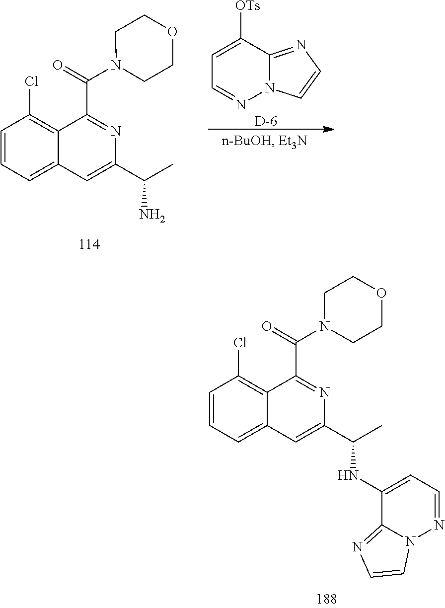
C1=C([OTs])C2=NC=CN2N=C1.[D].C1=CC=C2C(=C1Cl)C(C(N1CCOCC1)=O)=NC(C(C)N)=C2.C1=CC=C2C(=C1Cl)C(C(N1CCOCC1)=O)=NC(C(C)NC1=CC=NN3C1=NC=C3)=C2
